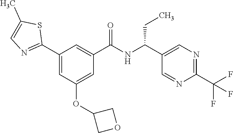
C1(C2=NC=C(C)S2)=CC(OC2COC2)=CC(C(NC(C2=CN=C(C(F)(F)F)N=C2)CC)=O)=C1
